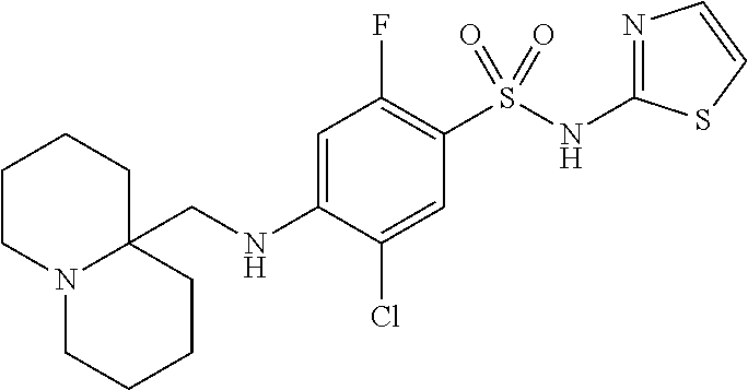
C(NC1=CC(F)=C(S(NC2=NC=CS2)(=O)=O)C=C1Cl)C12CCCCN1CCCC2
